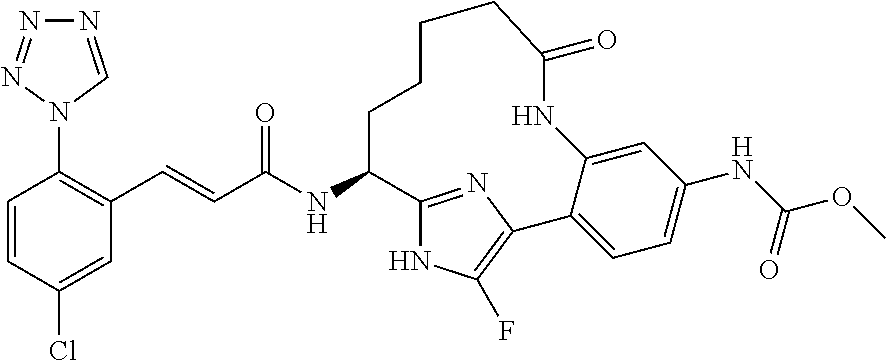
C1=CC(Cl)=CC(C=CC(NC2C3=NC(=C(F)N3)C3=CC=C(NC(=O)OC)C=C3NC(=O)CCCC2)=O)=C1N1C=NN=N1
